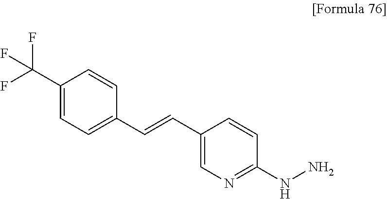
N(C1=NC=C(C=CC2=CC=C(C(F)(F)F)C=C2)C=C1)N
